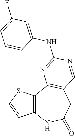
C12=C(C3=C(CC(=O)N1)C=NC(NC1=CC(F)=CC=C1)=N3)SC=C2
